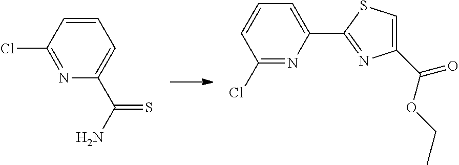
C1=CC(Cl)=NC(C(N)=S)=C1.C1(Cl)=NC(C2=NC(C(OCC)=O)=CS2)=CC=C1
